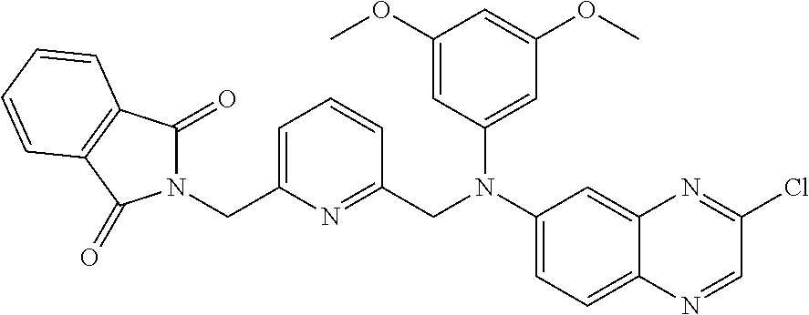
C1=C(CN2C(=O)C3=C(C2=O)C=CC=C3)N=C(CN(C2=CC=C3C(=C2)N=C(Cl)C=N3)C2=CC(OC)=CC(OC)=C2)C=C1
